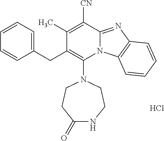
Cl.C1(CC2=C(N3CCNC(=O)CC3)N3C(=NC4=C3C=CC=C4)C([CN])=C2C)=CC=CC=C1
